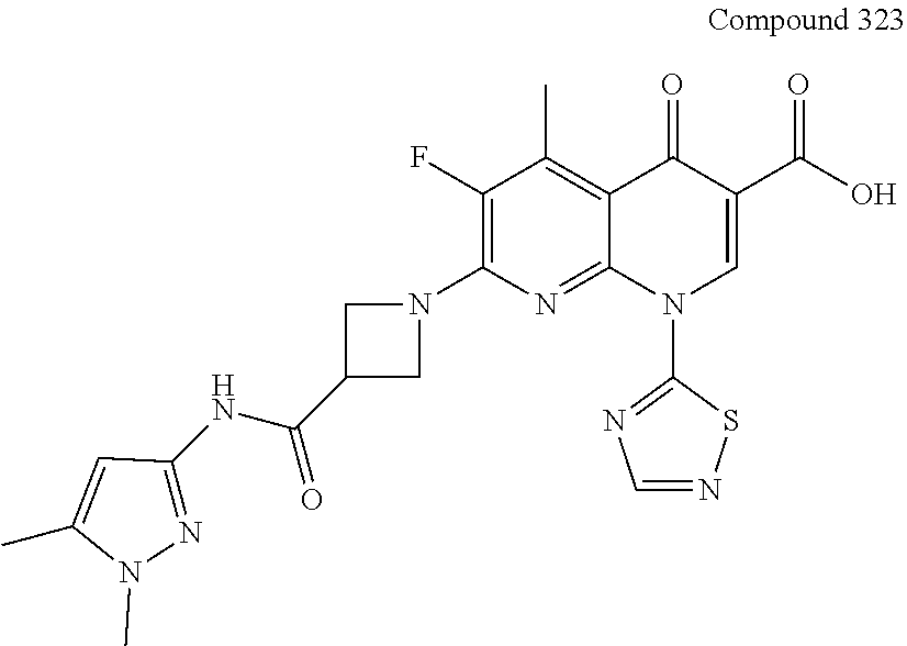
N1=C(NC(C2CN(C3=C(F)C(C)=C4C(=N3)N(C3=NC=NS3)C=C(C(O)=O)C4=O)C2)=O)C=C(C)N1C
